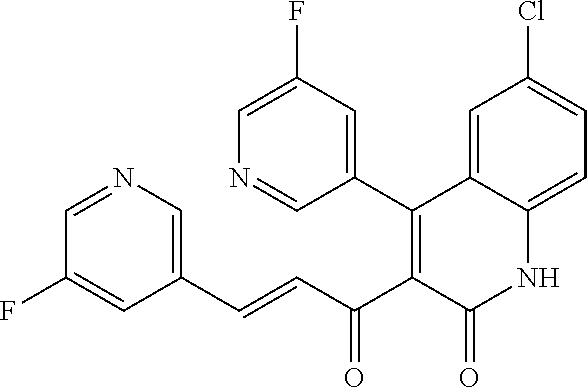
C1(C2=C(C(C=CC3=CN=CC(F)=C3)=O)C(=O)NC3=CC=C(Cl)C=C23)=CC(F)=CN=C1
